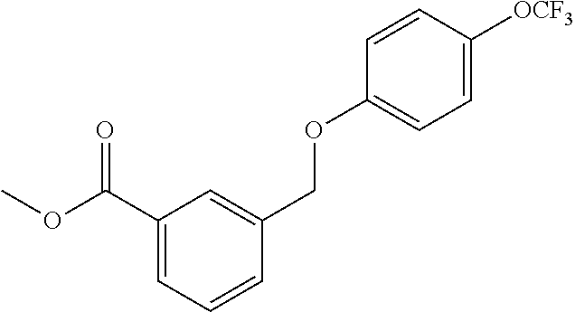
C1(C(OC)=O)=CC=CC(COC2=CC=C([OCF3])C=C2)=C1
